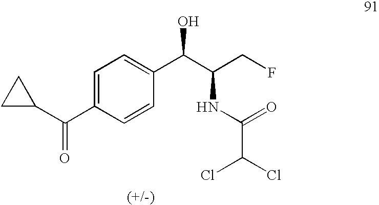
C1=C(C(C2CC2)=O)C=CC(C(C(CF)NC(=O)C(Cl)Cl)O)=C1
